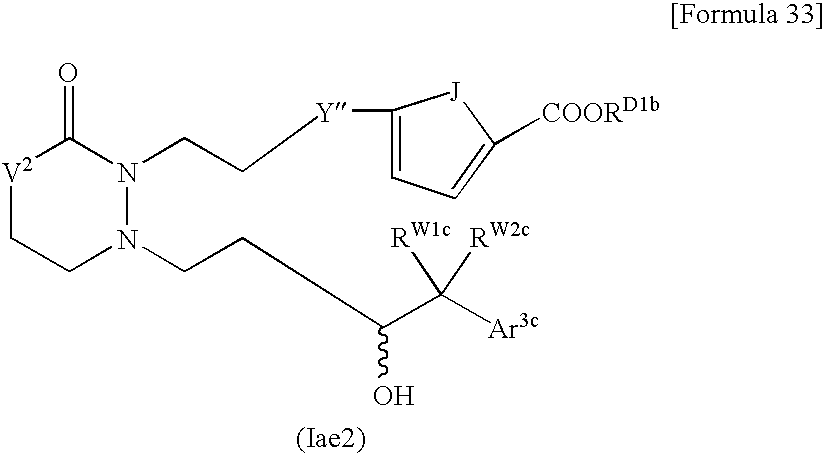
[V2]1CCN(CCC(C([Ar3c])([RW1c])[RW2c])O)N(CC[Y]C2=CC=C([COORD1b])[J]2)C1=O
